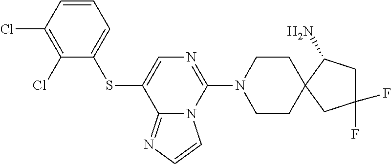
C12=NC=CN1C(N1CCC3(CC1)CC(F)(F)CC3N)=NC=C2SC1=CC=CC(Cl)=C1Cl
